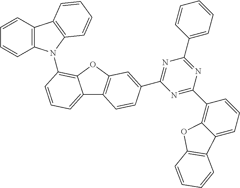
C12=CC=CC(N3C4=C(C5=C3C=CC=C5)C=CC=C4)=C1OC1=C2C=CC(C2=NC(C3=CC=CC=C3)=NC(C3=C4C(=CC=C3)C3=C(O4)C=CC=C3)=N2)=C1
